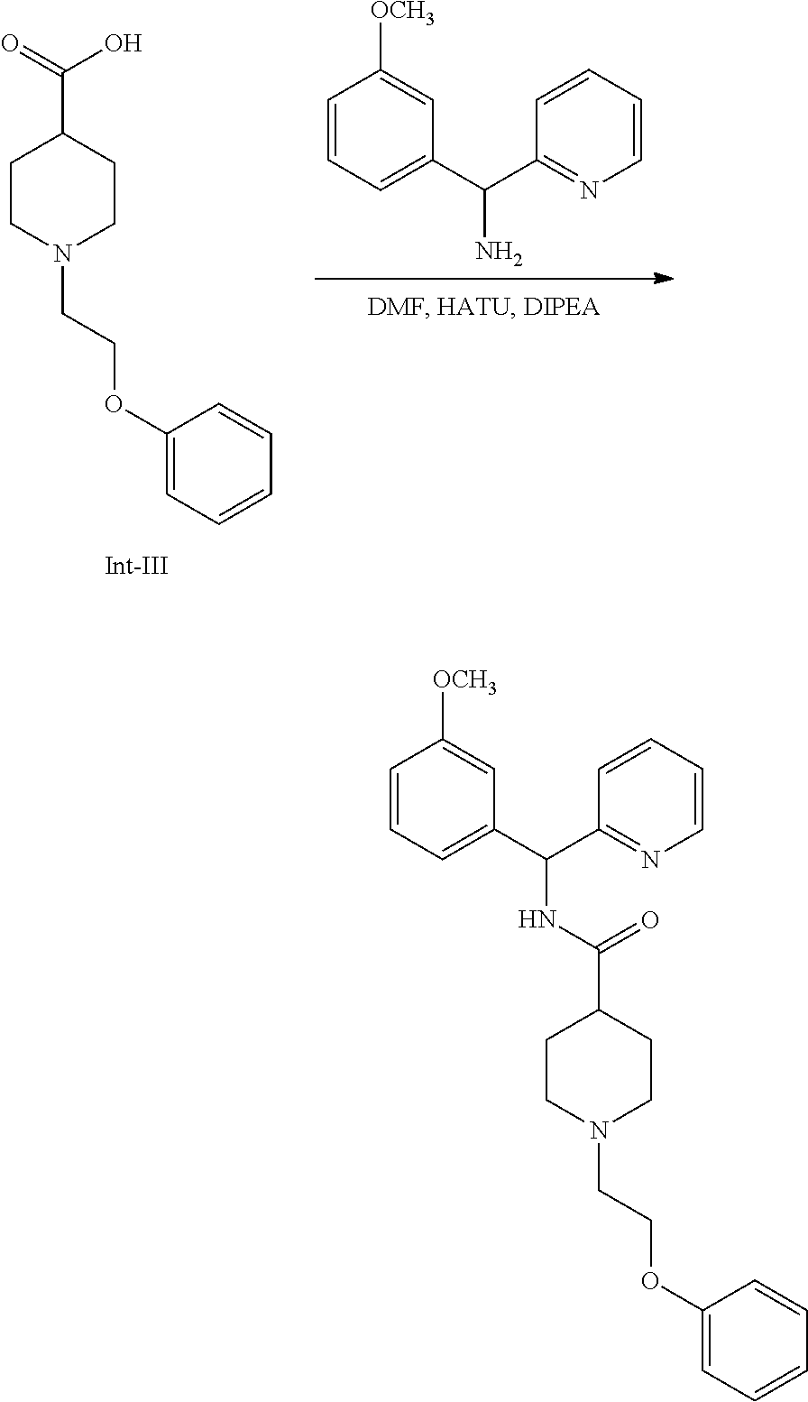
C1CN(CCOC2=CC=CC=C2)CCC1C(=O)O.C1=CC=C(C(C2=NC=CC=C2)N)C=C1[OCH3].C1CN(CCOC2=CC=CC=C2)CCC1C(NC(C1=CC=CC([OCH3])=C1)C1=NC=CC=C1)=O
